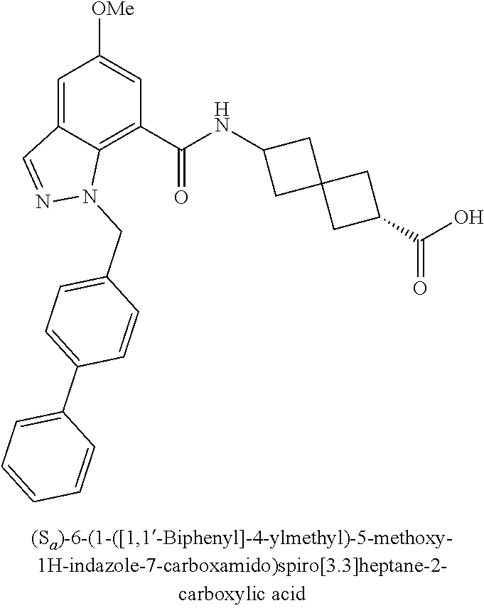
C1=C2C(=C(C(NC3CC4(C3)CC(C(O)=O)C4)=O)C=C1[OMe])N(CC1=CC=C(C3=CC=CC=C3)C=C1)N=C2
